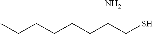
CCCCCCC(CS)N
